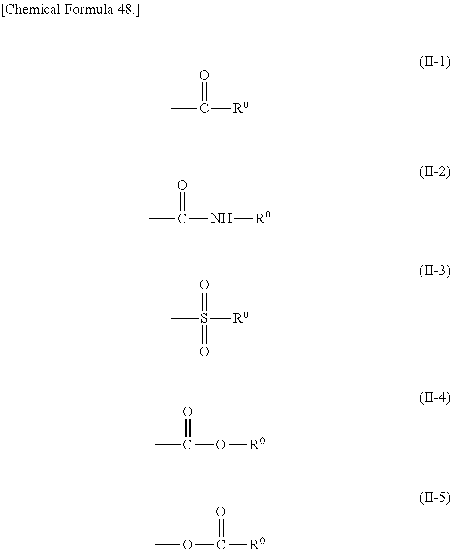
CC([R0])=O.CC(N[R0])=O.CS([R0])(=O)=O.CC(O[R0])=O.O(C([R0])=O)C
